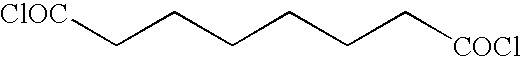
[ClOC]CCCCCC[COCl]
